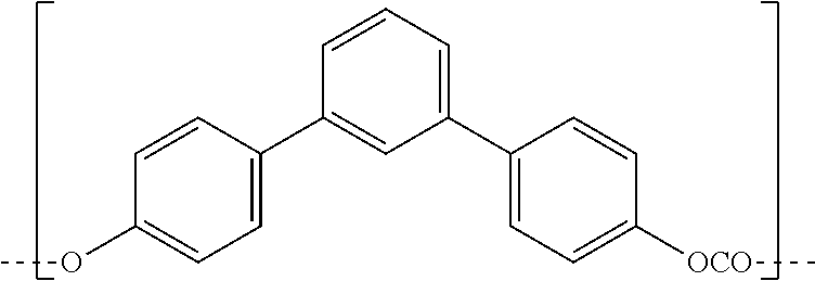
C1=CC(C2=CC(C3=CC=C([OCO]C)C=C3)=CC=C2)=CC=C1OC
